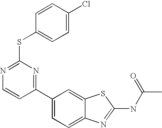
C1(C2=NC(SC3=CC=C(Cl)C=C3)=NC=C2)=CC=C2C(=C1)SC(NC(C)=O)=N2
